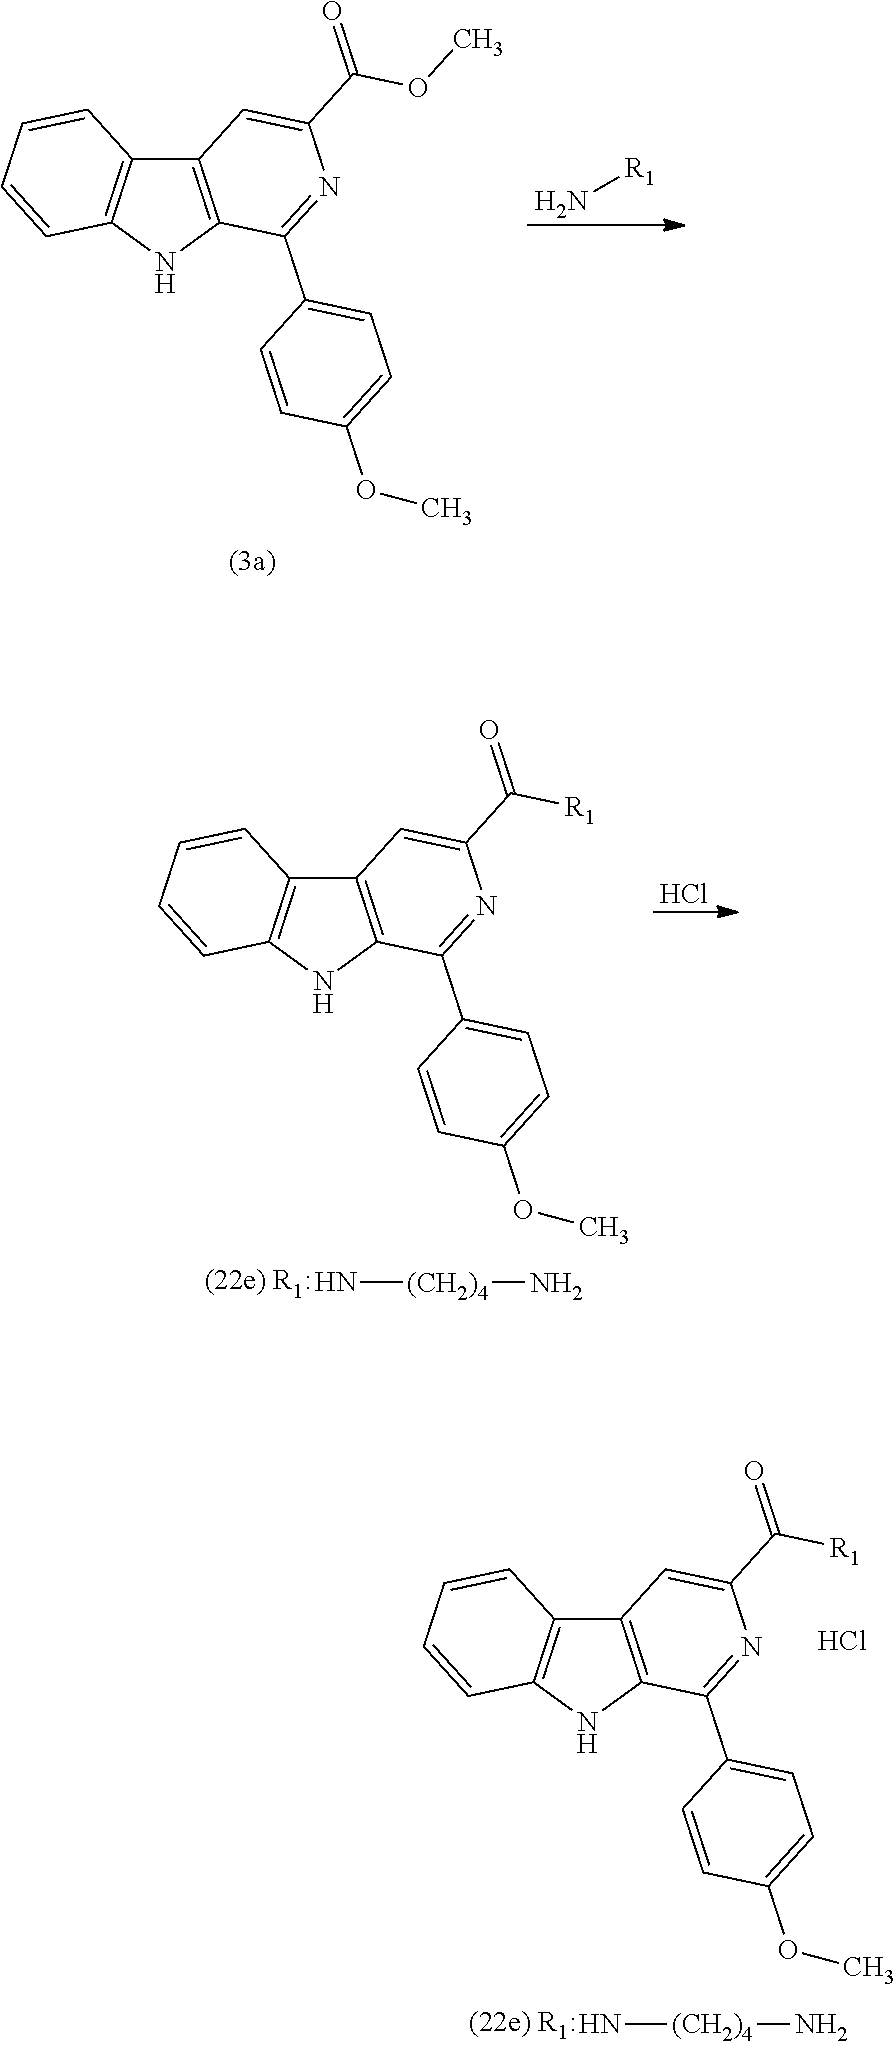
N[R1].C12=C(NC3=C1C=CC=C3)C(C1=CC=C(OC)C=C1)=NC(C(OC)=O)=C2.C12=C(NC3=C1C=CC=C3)C(C1=CC=C(OC)C=C1)=NC(C([R1])=O)=C2.Cl.N[(CH2)4]N.Cl.C12=C(NC3=C1C=CC=C3)C(C1=CC=C(OC)C=C1)=NC(C([R1])=O)=C2.N[(CH2)4]N
